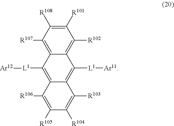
C1([R107])=C2C(=C([R102])C([R101])=C1[R108])C([L1][Ar11])=C1C(=C2[L1][Ar12])C([R106])=C([R105])C([R104])=C1[R103]
